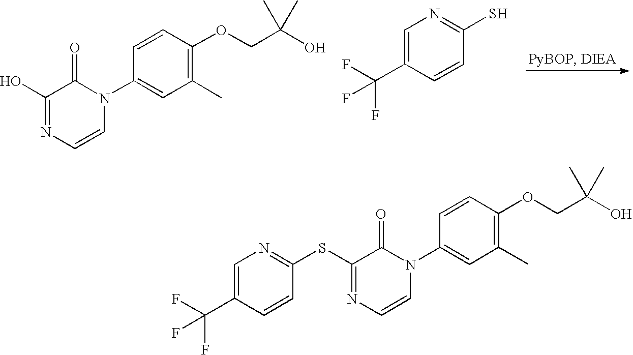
C1(O)=NC=CN(C2=CC(C)=C(OCC(O)(C)C)C=C2)C1=O.C(F)(F)(F)C1=CN=C(S)C=C1.C(F)(F)(F)C1=CN=C(SC2=NC=CN(C3=CC(C)=C(OCC(O)(C)C)C=C3)C2=O)C=C1
